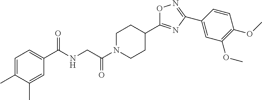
C1=C(C)C(C)=CC(C(NCC(N2CCC(C3=NC(C4=CC(OC)=C(OC)C=C4)=NO3)CC2)=O)=O)=C1
